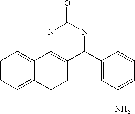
C1=CC=C2C(=C1)C1=C(CC2)C(C2=CC(N)=CC=C2)NC(=O)N1
